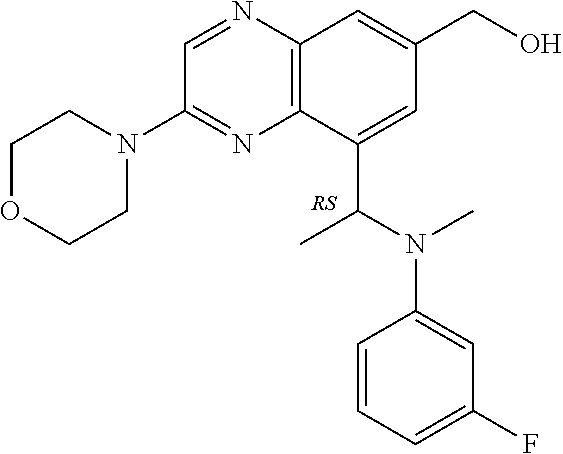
C1(N2CCOCC2)=NC2=C(N=C1)C=C(CO)C=C2C(N(C1=CC(F)=CC=C1)C)C
